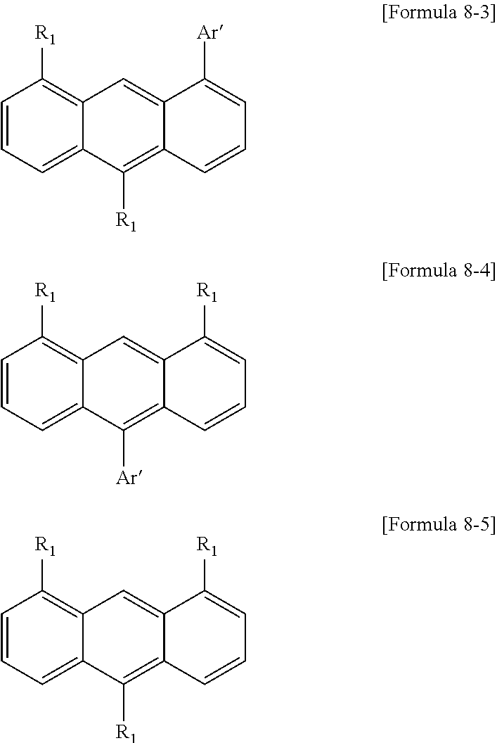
C1=CC=C2C(=C1[R1])C=C1C(=C2[R1])C=CC=C1[Ar].C1=CC=C2C(=C1[R1])C=C1C(=C2[Ar])C=CC=C1[R1].C1=CC=C2C(=C1[R1])C=C1C(=C2[R1])C=CC=C1[R1]
